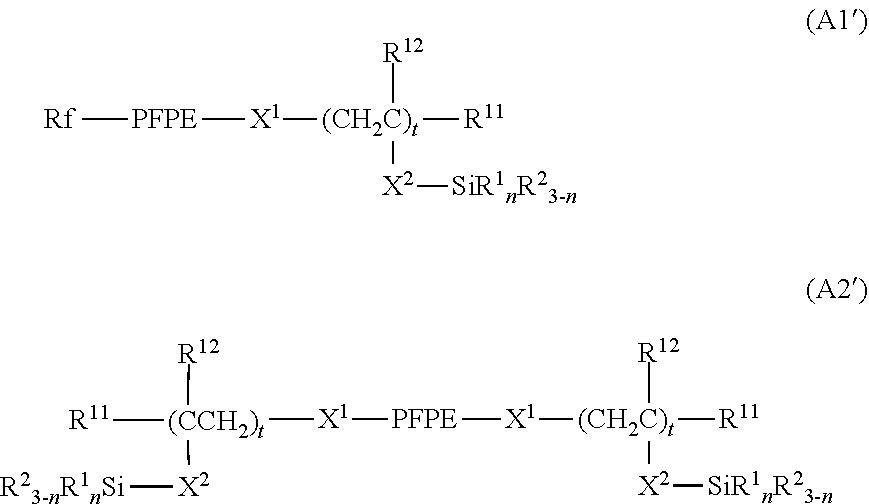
[Rf][PFPE][X1][(CH2C)t]([R12])([R11])[X2][SiR1nR23-n].[X1]([PFPE][X1][(CCH2)t]([R11])([R12])[X2][R23-nR1nSi])[(CH2C)t]([R11])([R12])[X2][SiR1nR23-n]
